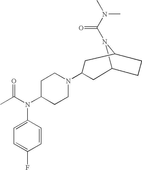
C12N(C(=O)N(C)C)C(CC1)CC(N1CCC(N(C(C)=O)C3=CC=C(F)C=C3)CC1)C2
